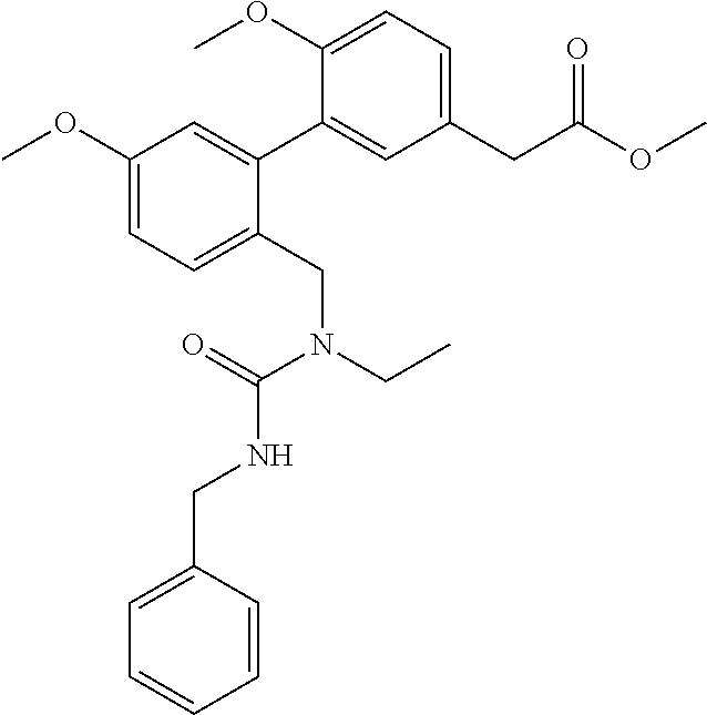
C1(CN(CC)C(=O)NCC2=CC=CC=C2)=CC=C(OC)C=C1C1=CC(CC(OC)=O)=CC=C1OC
